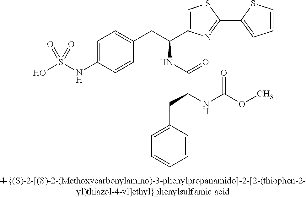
OS(NC1=CC=C(CC(C2=CSC(C3=CC=CS3)=N2)NC(C(NC(OC)=O)CC2=CC=CC=C2)=O)C=C1)(=O)=O
